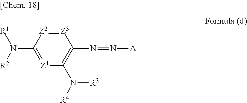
[Z3]1=[Z2]C(N([R2])[R1])=[Z1]C(N([R4])[R3])=C1N=N[A]
